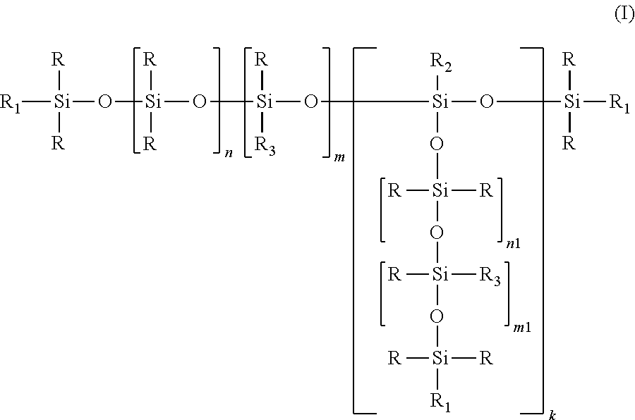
[R1][Si]([R])([R])O[Si](O[Si]([R3])([R])O[Si]([R2])(O[Si]([R])(O[Si](O[Si]([R])([R1])[R])([R])[R3])[R])O[Si]([R])([R])[R1])([R])[R]
